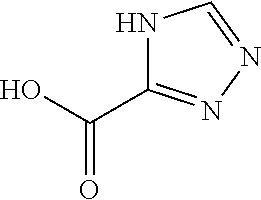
N1C(C(O)=O)=NN=C1
